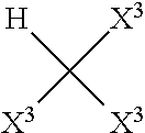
C([X3])([H])([X3])[X3]
